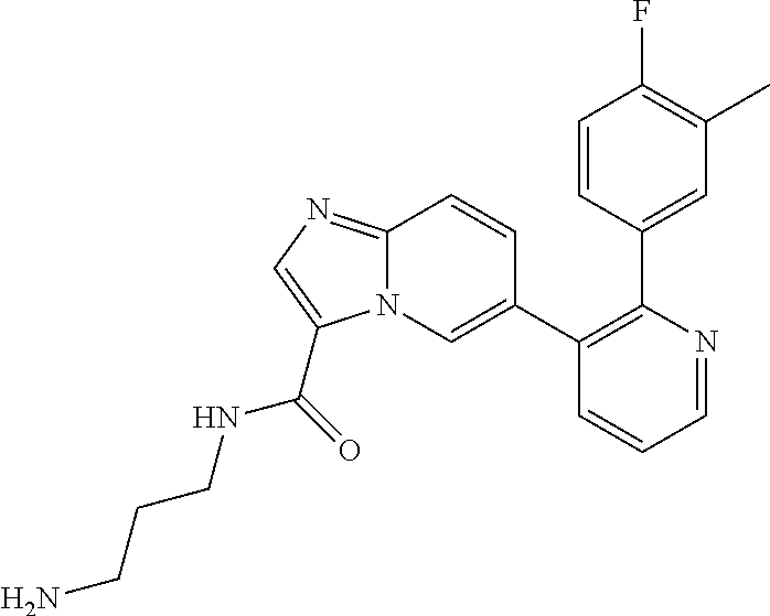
C1=NC(C2=CC(C)=C(F)C=C2)=C(C2=CN3C(=NC=C3C(=O)NCCCN)C=C2)C=C1
